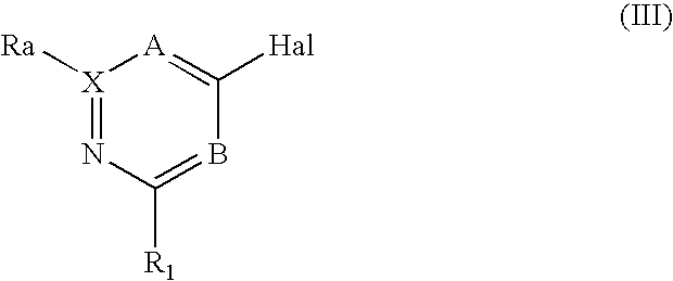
[Ra][X]1=NC([R1])=BC([Hal])=[A]1
